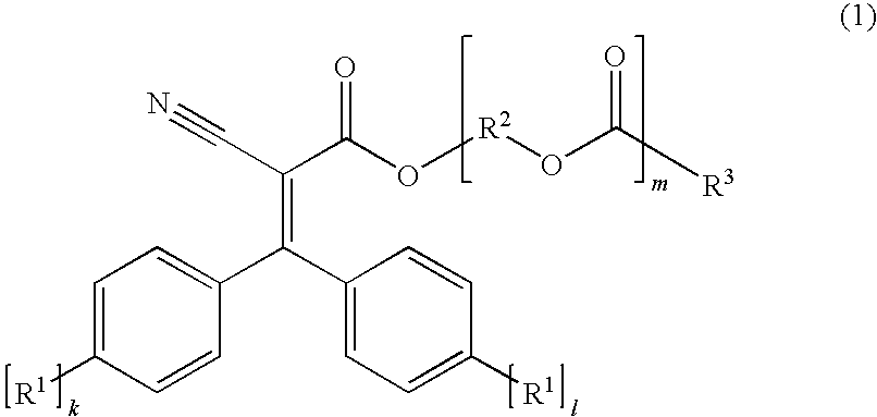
C1=C([R1])C=CC(C(C2=CC=C([R1])C=C2)=C(C(O[R2]OC([R3])=O)=O)C#N)=C1
